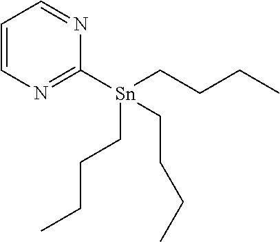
C1=CN=C([Sn](CCCC)(CCCC)CCCC)N=C1
